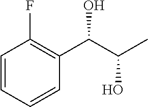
C1=CC(F)=C(C(C(C)O)O)C=C1
